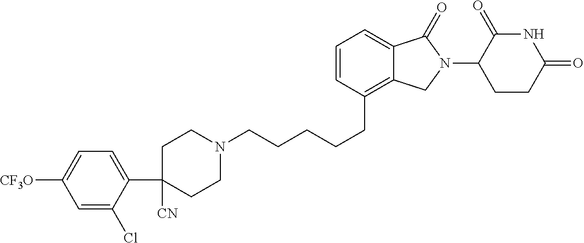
C1N(CCCCCC2=C3C(=CC=C2)C(=O)N(C2C(=O)NC(=O)CC2)C3)CCC(C2=CC=C([CF3O])C=C2Cl)([CN])C1
